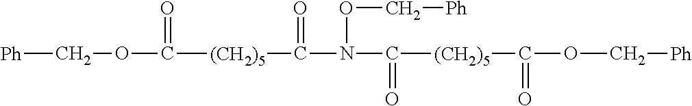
[Ph]COC([(CH2)5]C(N(C([(CH2)5]C(OC[Ph])=O)=O)OC[Ph])=O)=O
